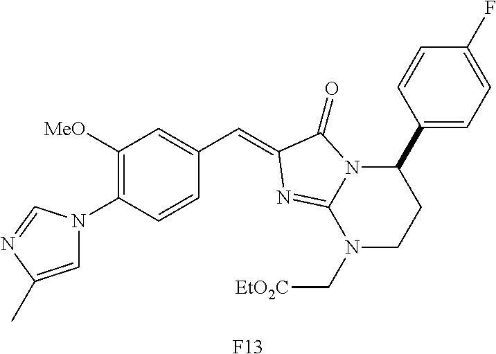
C1=C(C)N=CN1C1=C([MeO])C=C(C=C2C(=O)N3C(C4=CC=C(F)C=C4)CCN(C[EtO2C])C3=N2)C=C1.[F13]
